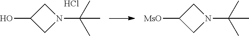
OC1CN(C(C)(C)C)C1.Cl.[MsO]C1CN(C(C)(C)C)C1
